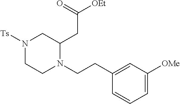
N1([Ts])CCN(CCC2=CC([OMe])=CC=C2)C(CC([OEt])=O)C1
